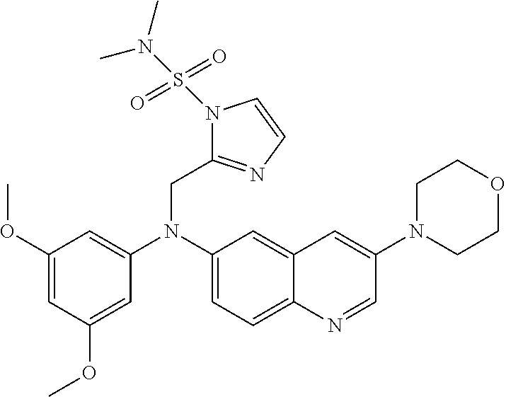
C1(OC)=CC(OC)=CC(N(C2=CC=C3C(=C2)C=C(N2CCOCC2)C=N3)CC2=NC=CN2S(=O)(N(C)C)=O)=C1
